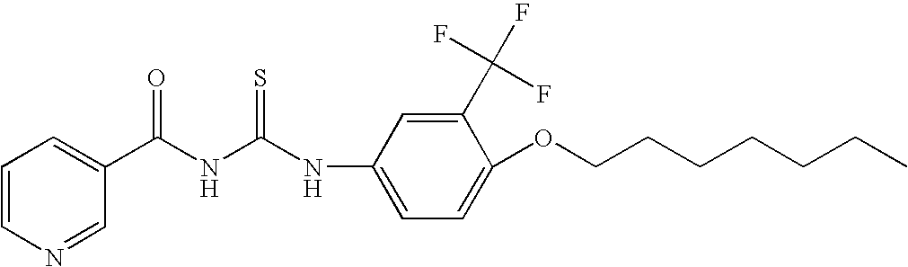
C1=CN=CC(C(NC(NC2=CC=C(OCCCCCCC)C(C(F)(F)F)=C2)=S)=O)=C1
